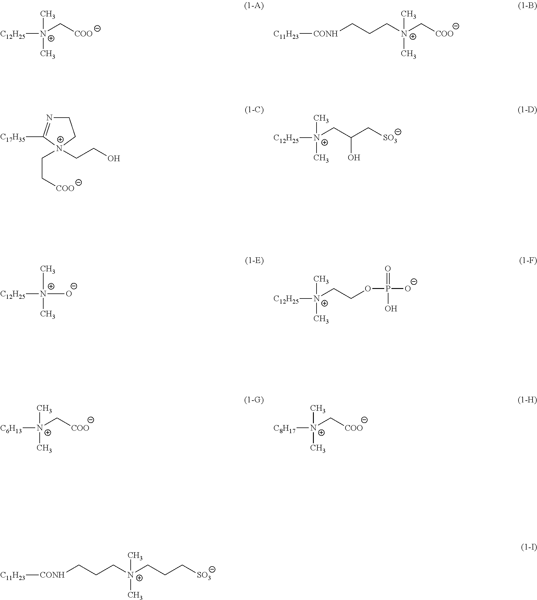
[C12H25][N+](C[COO])(C)C.[C11H23][CONH]CCC[N+](C[COO])(C)C.C1N=C([C17H35])[N+](CC[COO])(CCO)C1.[C12H25][N+](CC(C[SO3])O)(C)C.[C12H25][N+]([O-])(C)C.[C12H25][N+](CCOP([O-])(=O)O)(C)C.[C6H13][N+](C[COO])(C)C.[C8H17][N+](C[COO])(C)C.[C11H23][CONH]CCC[N+](CCC[SO3])(C)C
